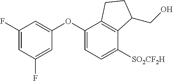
C1(OC2=CC=C([SO2CF2H])C3=C2CCC3CO)=CC(F)=CC(F)=C1
